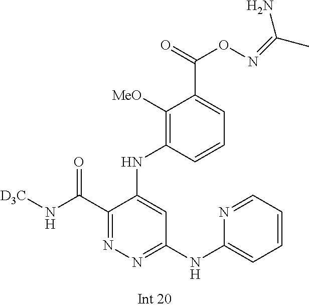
[D3C]NC(C1=NN=C(NC2=CC=CC=N2)C=C1NC1=C([MeO])C(C(=O)ON=C(C)N)=CC=C1)=O
